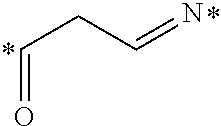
C(CC=O)=N
